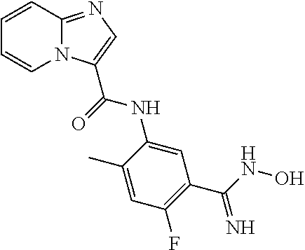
C1=CC2=NC=C(C(=O)NC3=CC(C(=N)NO)=C(F)C=C3C)N2C=C1
